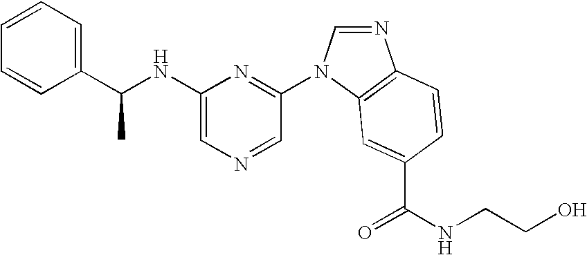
C1(NC(C2=CC=CC=C2)C)=CN=CC(N2C=NC3=C2C=C(C(NCCO)=O)C=C3)=N1
